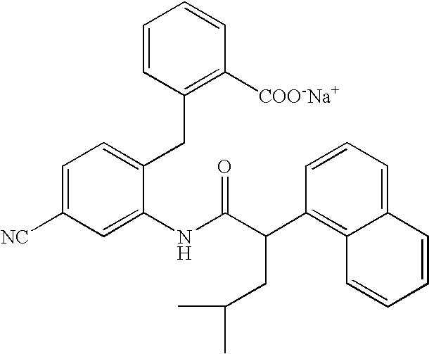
C1=C([NC])C=C(NC(C(C2=C3C(=CC=C2)C=CC=C3)CC(C)C)=O)C(CC2=C([COO-Na+])C=CC=C2)=C1
